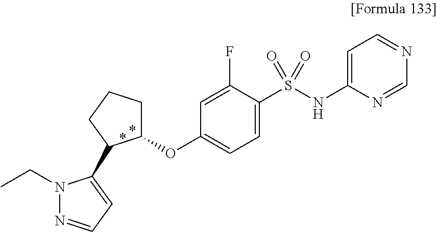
N1(CC)N=CC=C1C1C(OC2=CC=C(S(NC3=CC=NC=N3)(=O)=O)C(F)=C2)CCC1
